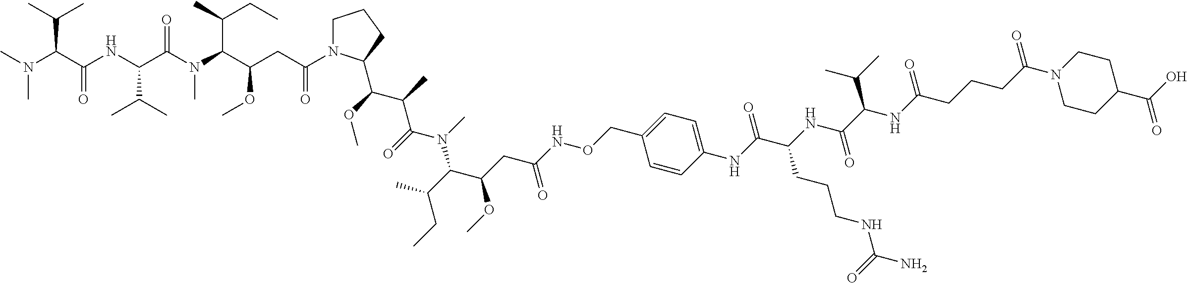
CCC(C(N(C(C(C)C(OC)C1N(C(CC(C(N(C(C(NC(C(N(C)C)C(C)C)=O)C(C)C)=O)C)C(C)CC)OC)=O)CCC1)=O)C)C(OC)CC(NOCC1=CC=C(NC(C(NC(C(C(C)C)NC(CCCC(N2CCC(C(O)=O)CC2)=O)=O)=O)CCCNC(N)=O)=O)C=C1)=O)C
